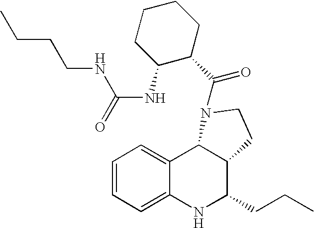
C12=CC=CC=C1NC(CCC)C1C2N(C(C2CCCCC2NC(=O)NCCCC)=O)CC1
